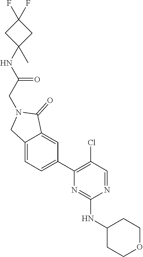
N1=CC(Cl)=C(C2=CC=C3C(=C2)C(=O)N(CC(NC2(C)CC(F)(F)C2)=O)C3)N=C1NC1CCOCC1
